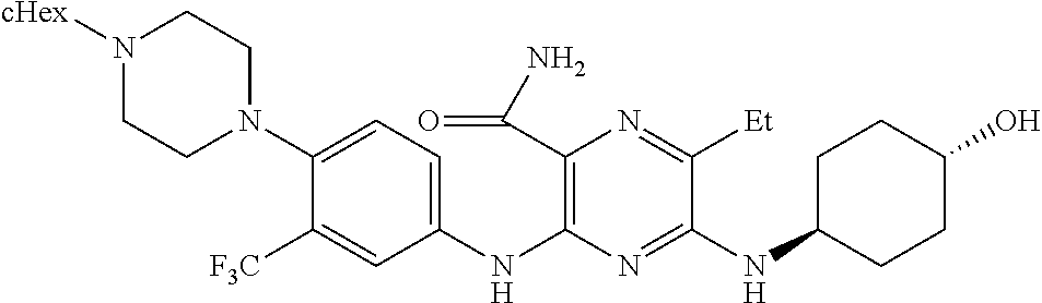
C1(NC2=C(C(N)=O)N=C([Et])C(NC3CCC(O)CC3)=N2)=CC=C(N2CCN([cHex])CC2)C([F3C])=C1
